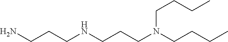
N(CCCN(CCCC)CCCC)CCCN
